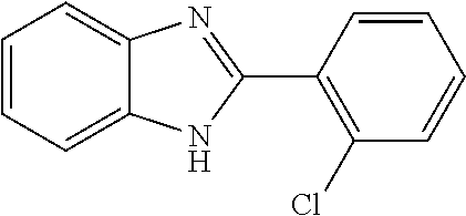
C1=CC=C2C(=C1)N=C(C1=C(Cl)C=CC=C1)N2
